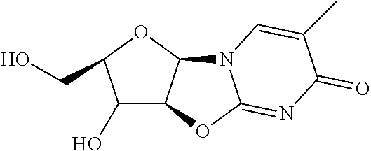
C1(O)C2C(OC1CO)N1C(=NC(=O)C(C)=C1)O2
